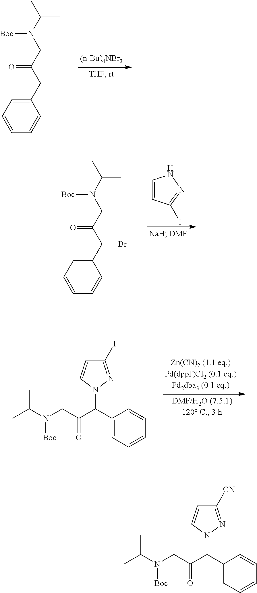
C1(CC(CN(C(C)C)[Boc])=O)=CC=CC=C1.C1=CC(I)=NN1.C1(C(C(CN(C(C)C)[Boc])=O)Br)=CC=CC=C1.C1(C(C(CN(C(C)C)[Boc])=O)N2N=C(I)C=C2)=CC=CC=C1.C1(C(C(CN(C(C)C)[Boc])=O)N2N=C([CN])C=C2)=CC=CC=C1
